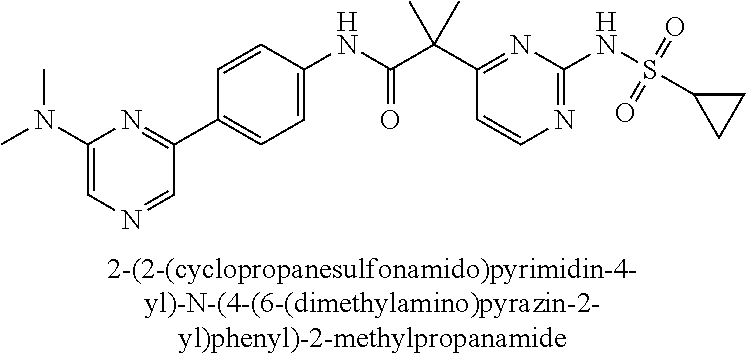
C1(NC(=O)C(C2=NC(NS(C3CC3)(=O)=O)=NC=C2)(C)C)=CC=C(C2=NC(N(C)C)=CN=C2)C=C1
